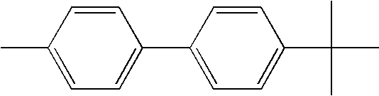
C1=CC(C2=CC=C(C(C)(C)C)C=C2)=CC=C1C
